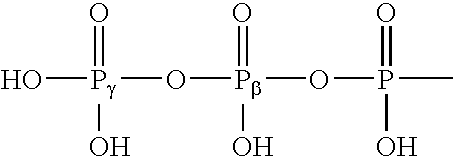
O[Pg](=O)(O)O[Pb](=O)(O)OP(C)(=O)O
